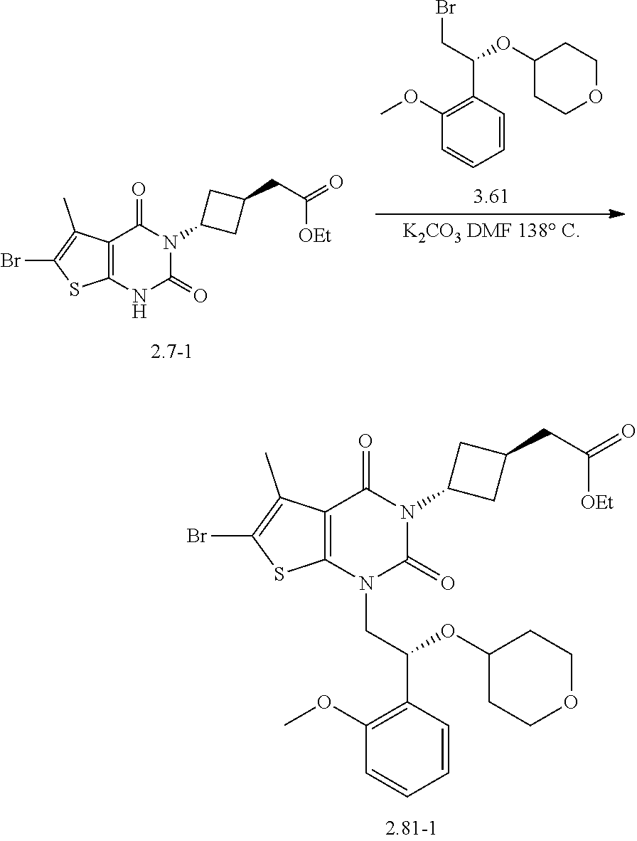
C12=C(N(CC(C3=C(OC)C=CC=C3)OC3CCOCC3)C(=O)N(C3CC(CC(=O)[OEt])C3)C1=O)SC(Br)=C2C.C1=CC(C(CBr)OC2CCOCC2)=C(OC)C=C1.C12=C(NC(=O)N(C3CC(CC(=O)[OEt])C3)C1=O)SC(Br)=C2C
